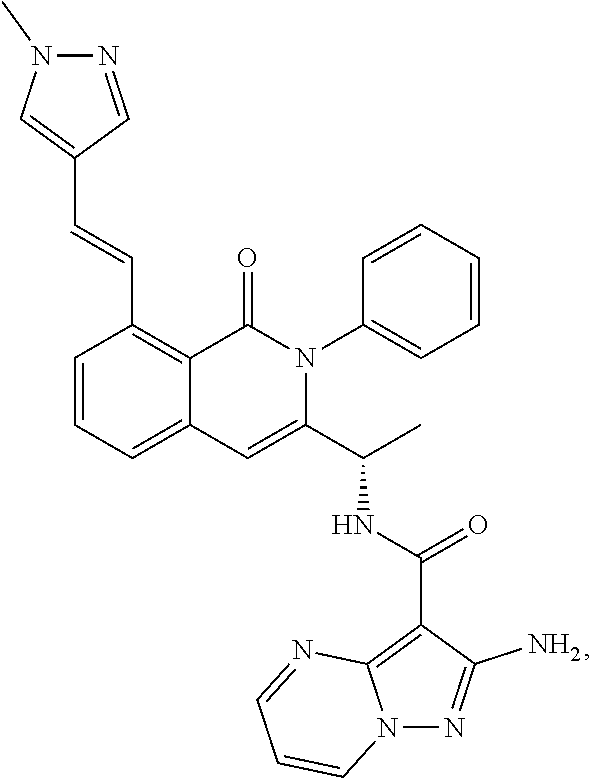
C1=CC=C2C(=C1C=CC1=CN(C)N=C1)C(=O)N(C1=CC=CC=C1)C(C(C)NC(=O)C1=C3N(N=C1N)C=CC=N3)=C2
